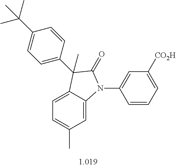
C1=C2C(=CC(C)=C1)N(C1=CC([CO2H])=CC=C1)C(=O)C2(C)C1=CC=C(C(C)(C)C)C=C1
